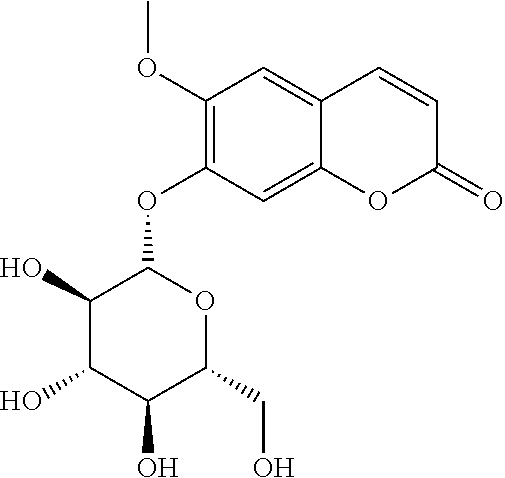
C1(O)C(O)C(O)C(CO)OC1OC1=C(OC)C=C2C(=C1)OC(=O)C=C2
